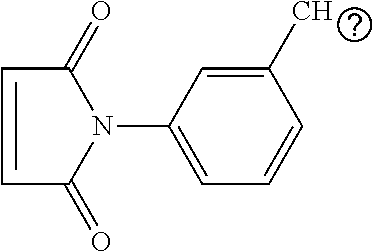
C1(C)=CC(N2C(=O)C=CC2=O)=CC=C1
